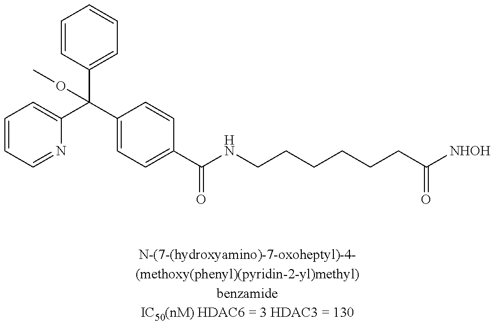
C1=CC=NC(C(C2=CC=CC=C2)(C2=CC=C(C(NCCCCCCC(=O)[NHOH])=O)C=C2)OC)=C1
